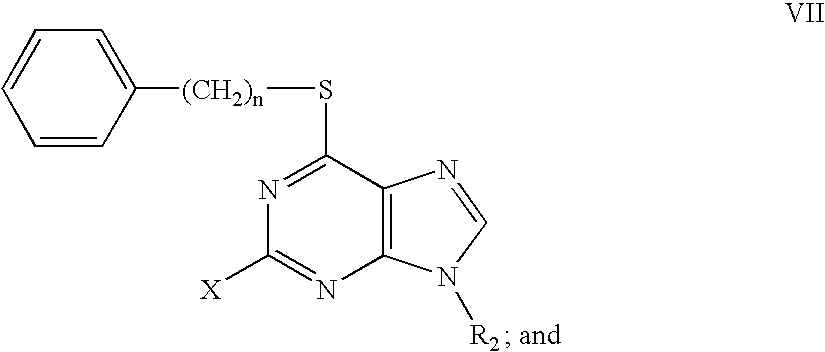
C12=C(N([R2])C=N1)N=C([X])N=C2S[(CH2)n]C1=CC=CC=C1
